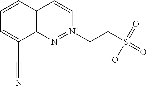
C12=C(C=CC=C1C#N)C=C[N+](CCS(=O)(=O)[-O])=N2
